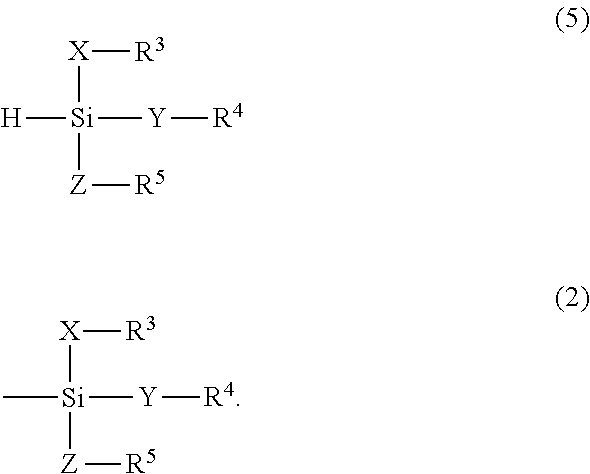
[H][Si]([Y][R4])([X][R3])[Z][R5].C[Si]([Y][R4])([X][R3])[Z][R5]
